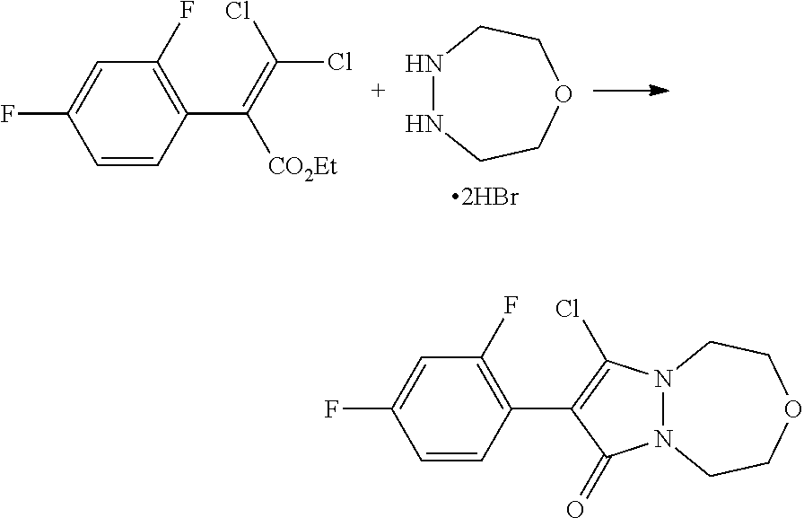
C1=CC(C([CO2Et])=C(Cl)Cl)=C(F)C=C1F.N1NCCOCC1.C1=CC(C2=C(Cl)N3N(C2=O)CCOCC3)=C(F)C=C1F
